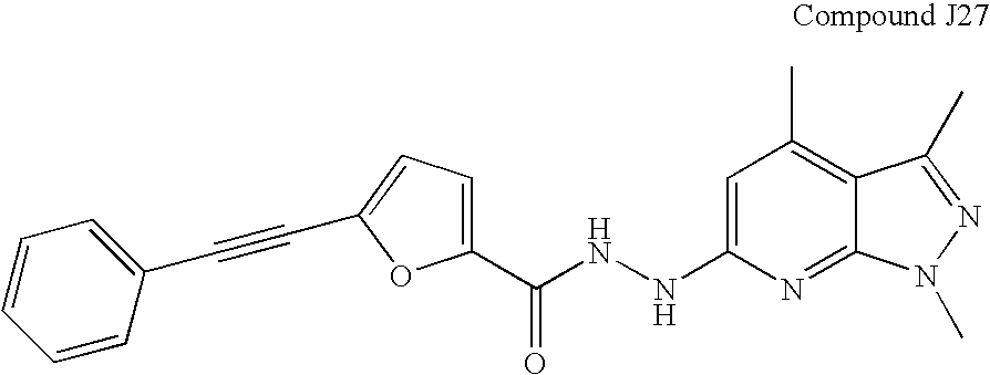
C1=CC(C#CC2=CC=C(C(NNC3=CC(C)=C4C(=N3)N(C)N=C4C)=O)O2)=CC=C1
